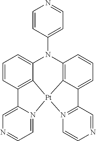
C12=CN=CC=N1[Pt]13C4=C2C=CC=C4N(C2=CC=NC=C2)C2=C1C(=CC=C2)C1=N3C=CN=C1
